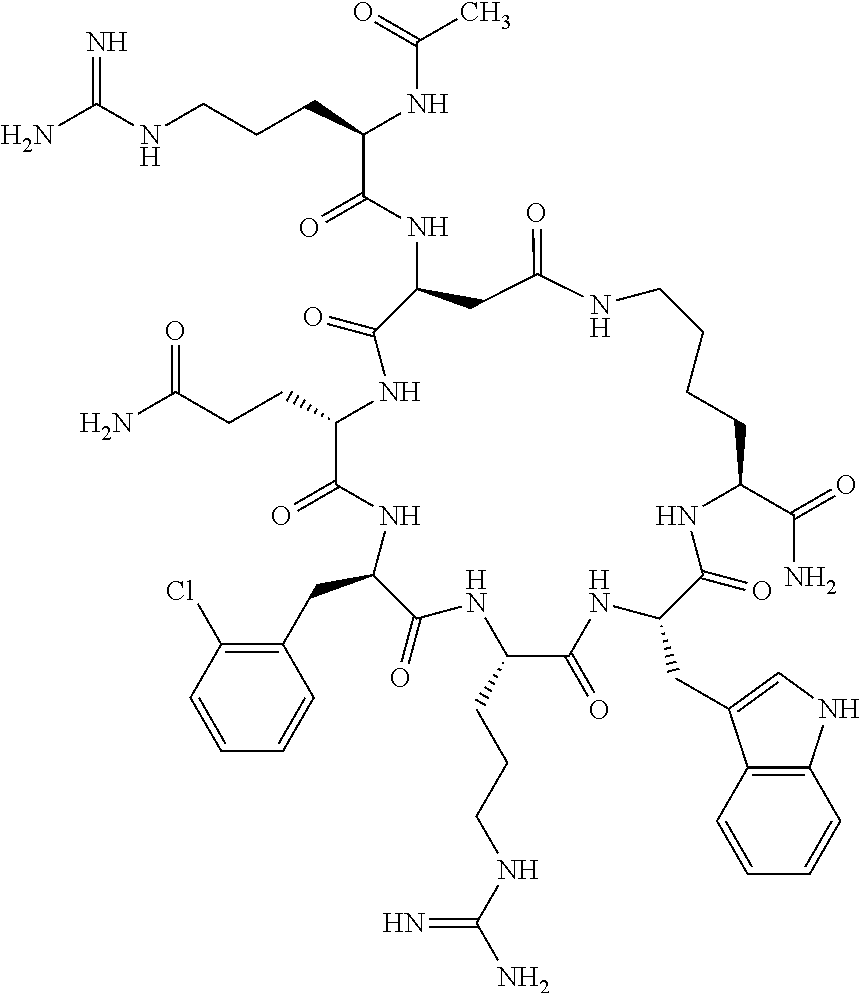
NC(NCCCC(NC(C)=O)C(=O)NC1CC(=O)NCCCCC(C(=O)N)NC(=O)C(CC2=CNC3=C2C=CC=C3)NC(=O)C(CCCNC(N)=N)NC(=O)C(CC2=C(Cl)C=CC=C2)NC(=O)C(CCC(=O)N)NC1=O)=N
